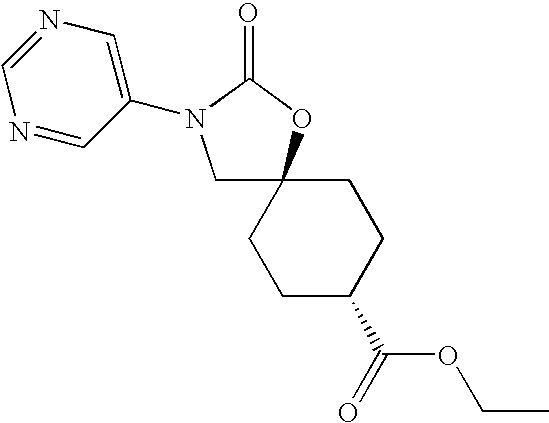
C1CC(C(=O)OCC)CCC12CN(C1=CN=CN=C1)C(=O)O2
